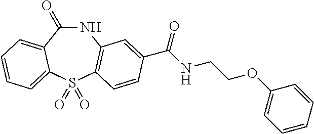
N1C(=O)C2=CC=CC=C2S(=O)(=O)C2=C1C=C(C(NCCOC1=CC=CC=C1)=O)C=C2
